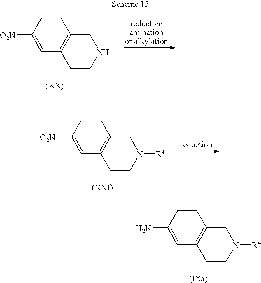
C1=CC([O2N])=CC2=C1CNCC2.C1=CC([O2N])=CC2=C1CN([R4])CC2.C1=CC(N)=CC2=C1CN([R4])CC2
